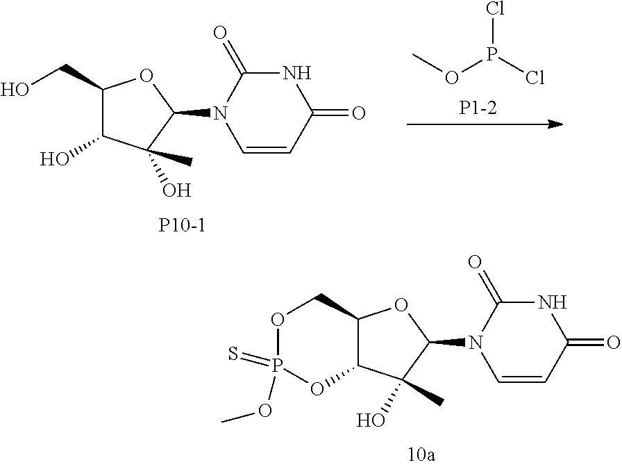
C12C(C(O)(C)C(N3C=CC(=O)NC3=O)O1)OP(=S)(OC)OC2.C1(CO)C(O)C(O)(C)C(N2C=CC(=O)NC2=O)O1.COP(Cl)Cl
